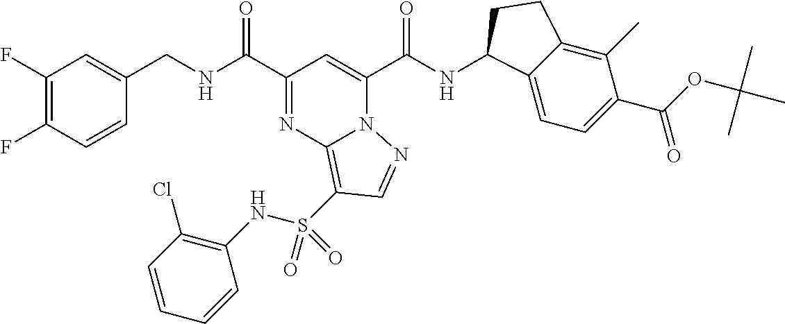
C(=O)(NC1C2=CC=C(C(OC(C)(C)C)=O)C(C)=C2CC1)C1=CC(C(=O)NCC2=CC(F)=C(F)C=C2)=NC2=C(S(NC3=C(Cl)C=CC=C3)(=O)=O)C=NN21
